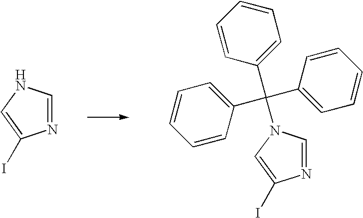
N1=CNC=C1I.N1=CN(C(C2=CC=CC=C2)(C2=CC=CC=C2)C2=CC=CC=C2)C=C1I
